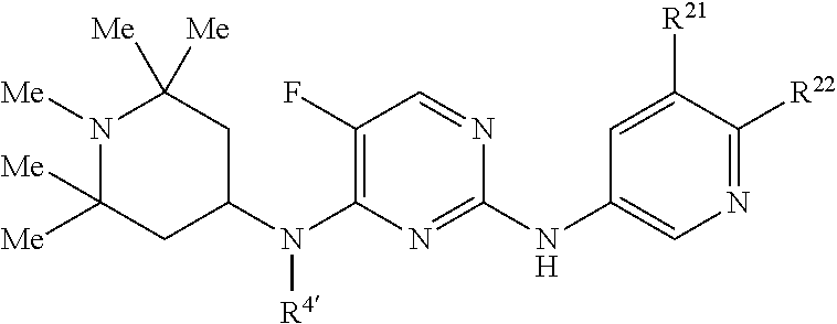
N1=C([R22])C([R21])=CC(NC2=NC(N(C3CC([Me])([Me])N([Me])C([Me])([Me])C3)[R4])=C(F)C=N2)=C1
